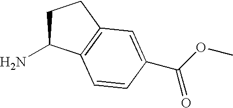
C1C(N)C2=C(C1)C=C(C(OC)=O)C=C2
